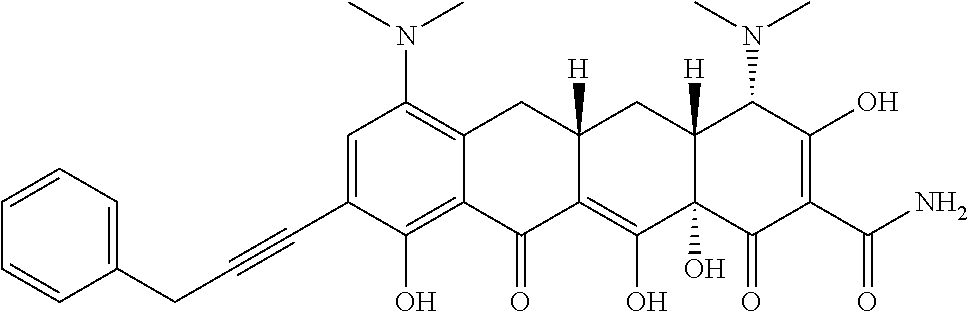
C1=C(C#CCC2=CC=CC=C2)C(O)=C2C(=C1N(C)C)CC1([H])C(=C(O)C3(O)C([H])(C1)C(N(C)C)C(O)=C(C(N)=O)C3=O)C2=O
